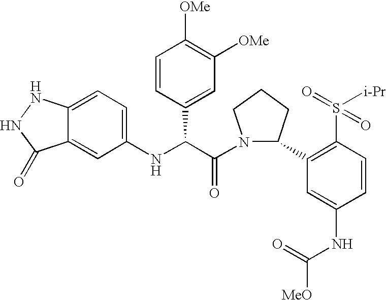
C1=CC(C(C(N2C(C3=C(S([i-Pr])(=O)=O)C=CC(NC([MeO])=O)=C3)CCC2)=O)NC2=CC=C3C(=C2)C(=O)NN3)=CC([OMe])=C1[OMe]
